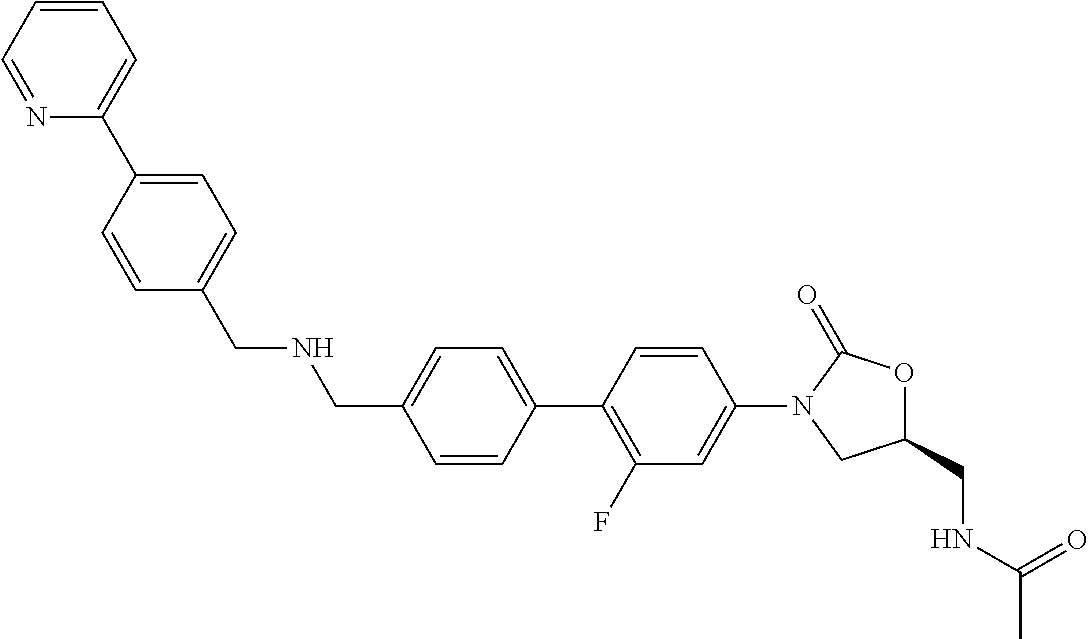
C1(CNCC2=CC=C(C3=CC=CC=N3)C=C2)=CC=C(C2=C(F)C=C(N3CC(CNC(C)=O)OC3=O)C=C2)C=C1
